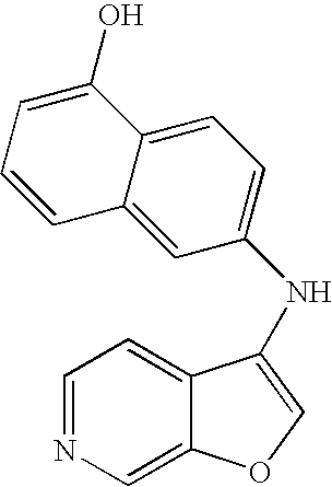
C1=C(O)C2=CC=C(NC3=COC4=CN=CC=C43)C=C2C=C1
